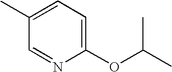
C1(OC(C)C)=CC=C(C)C=N1
